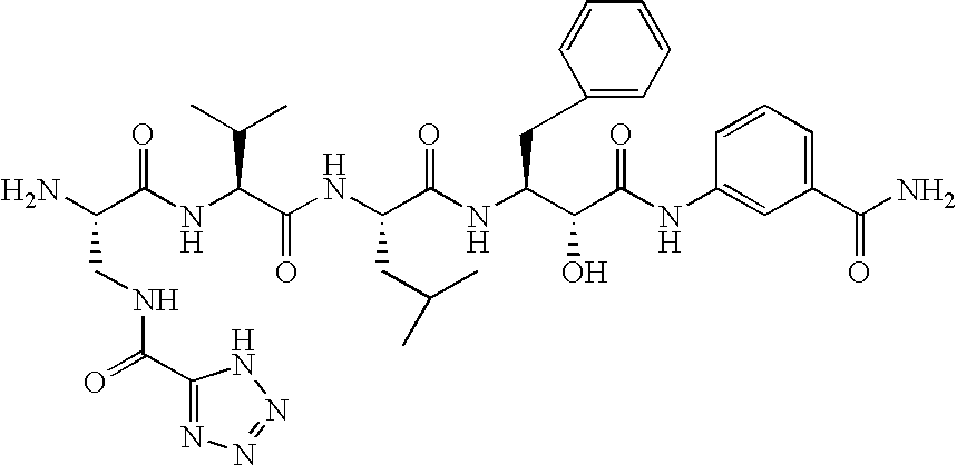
NC(C(NC(C(NC(C(NC(C(C(NC1=CC(C(N)=O)=CC=C1)=O)O)CC1=CC=CC=C1)=O)CC(C)C)=O)C(C)C)=O)CNC(=O)C1=NN=NN1
